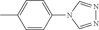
C1=CC(N2C=NN=C2)=CC=C1C
